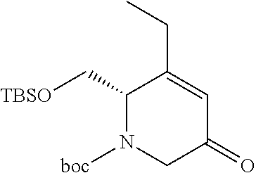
C1(C[TBSO])N([boc])CC(=O)C=C1CC
